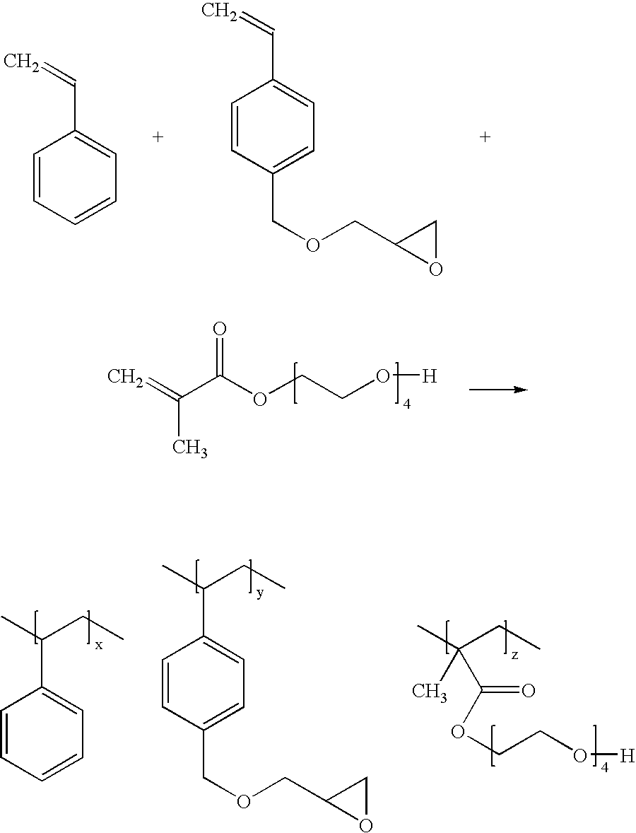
C1=CC=CC=C1C=C.C1=CC(COCC2OC2)=CC=C1C=C.C(C)(=C)C(=O)OCCO[H].C1=CC=CC=C1C(C)CC.C1=CC(COCC2OC2)=CC=C1C(C)CC.CC(CC)(C)C(=O)OCCO[H]
